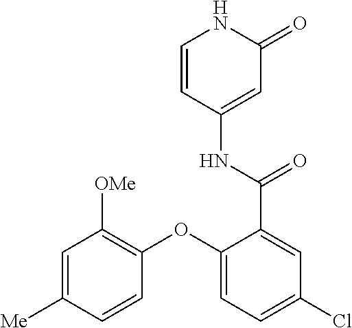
C1=CC(NC(C2=CC(Cl)=CC=C2OC2=C([OMe])C=C([Me])C=C2)=O)=CC(=O)N1
